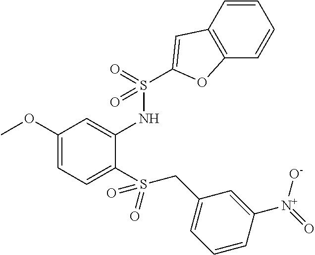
C1(OC)=CC=C(S(CC2=CC=CC([N+](=O)[O-])=C2)(=O)=O)C(NS(=O)(=O)C2=CC3=C(C=CC=C3)O2)=C1
